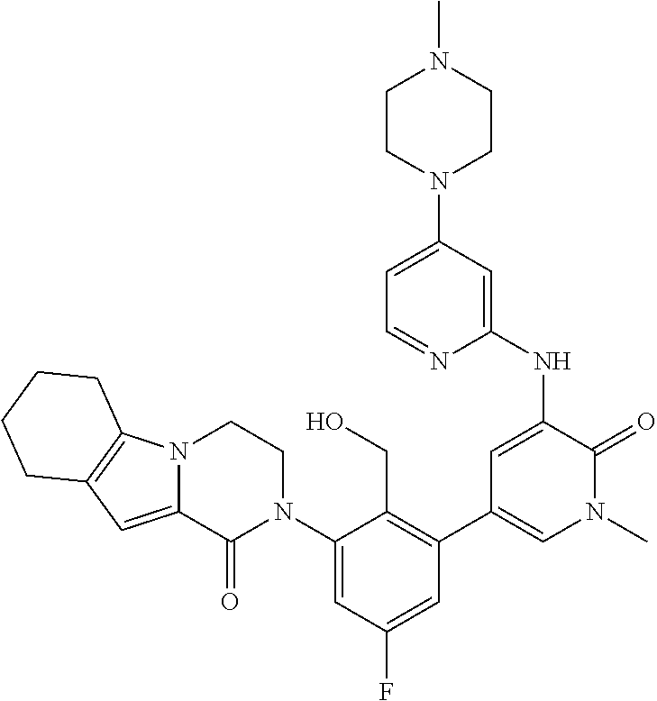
N12C(=CC3=C1CCCC3)C(=O)N(C1=CC(F)=CC(C3=CN(C)C(=O)C(NC4=CC(N5CCN(C)CC5)=CC=N4)=C3)=C1CO)CC2
